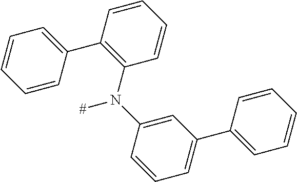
C1=CC(C2=CC=CC=C2)=C(N(C2=CC(C3=CC=CC=C3)=CC=C2)[#])C=C1
